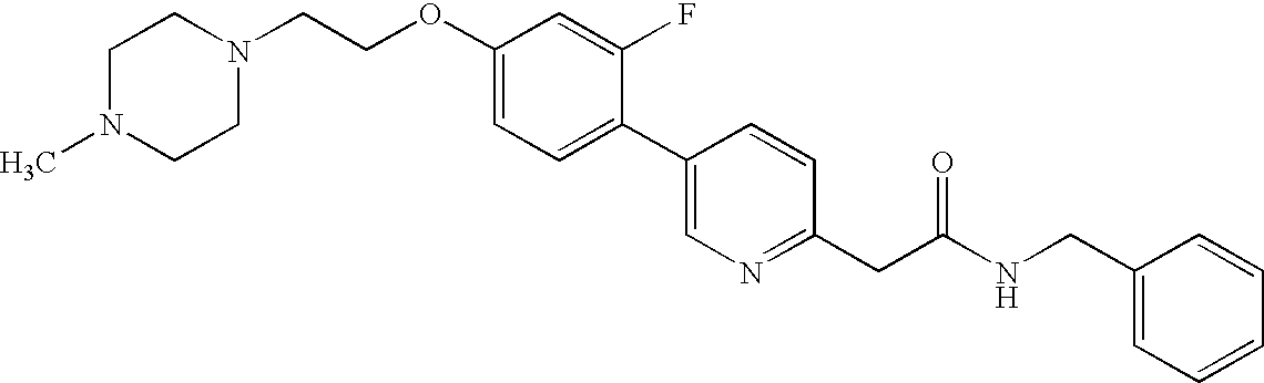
C1(OCCN2CCN(C)CC2)=CC=C(C2=CN=C(CC(NCC3=CC=CC=C3)=O)C=C2)C(F)=C1
